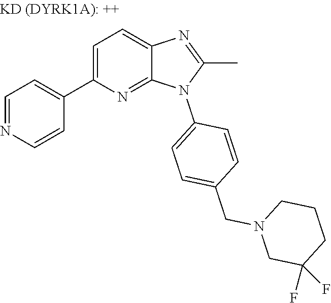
C1=NC=CC(C2=CC=C3C(=N2)N(C2=CC=C(CN4CCCC(F)(F)C4)C=C2)C(C)=N3)=C1
